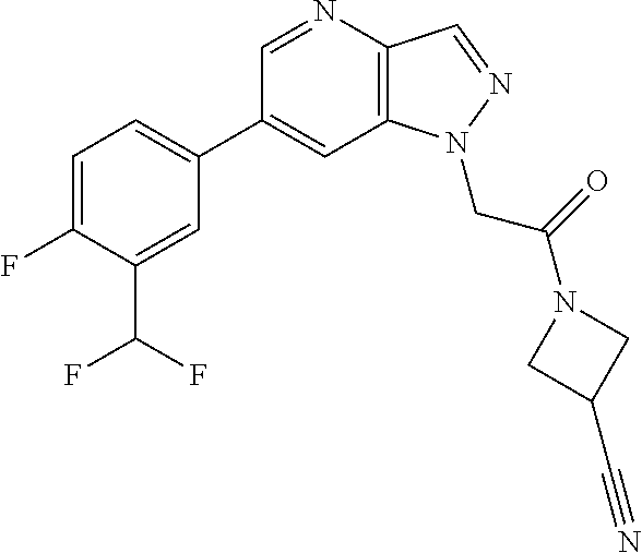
C1(C2=CC=C(F)C(C(F)F)=C2)=CC2=C(C=NN2CC(=O)N2CC(C#N)C2)N=C1
